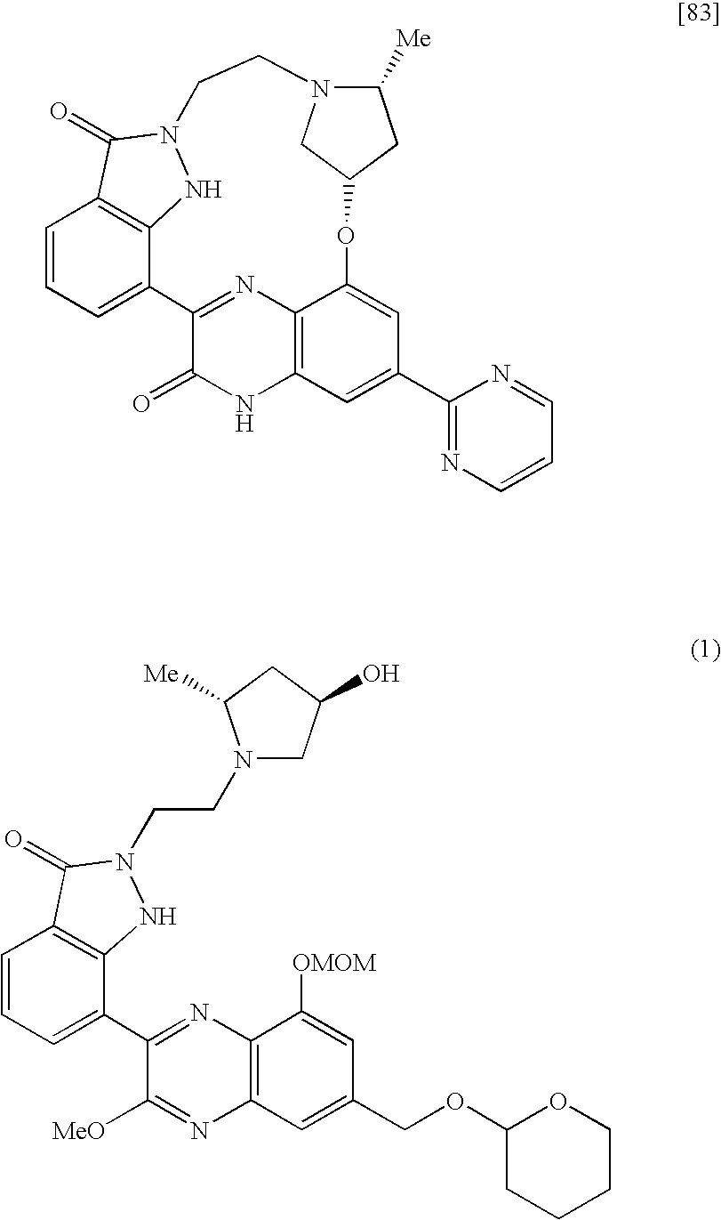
C1=CC=C2C3=C1C(=O)N(N3)CCN1C([Me])CC(OC3=CC(C4=NC=CC=N4)=CC4=C3N=C2C(=O)N4)C1.C1=CC=C(C2=NC3=C(N=C2[MeO])C=C(COC2CCCCO2)C=C3[OMOM])C2=C1C(=O)N(CCN1CC(O)CC1[Me])N2
